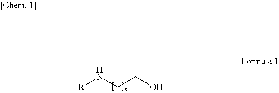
[R]NCCO
